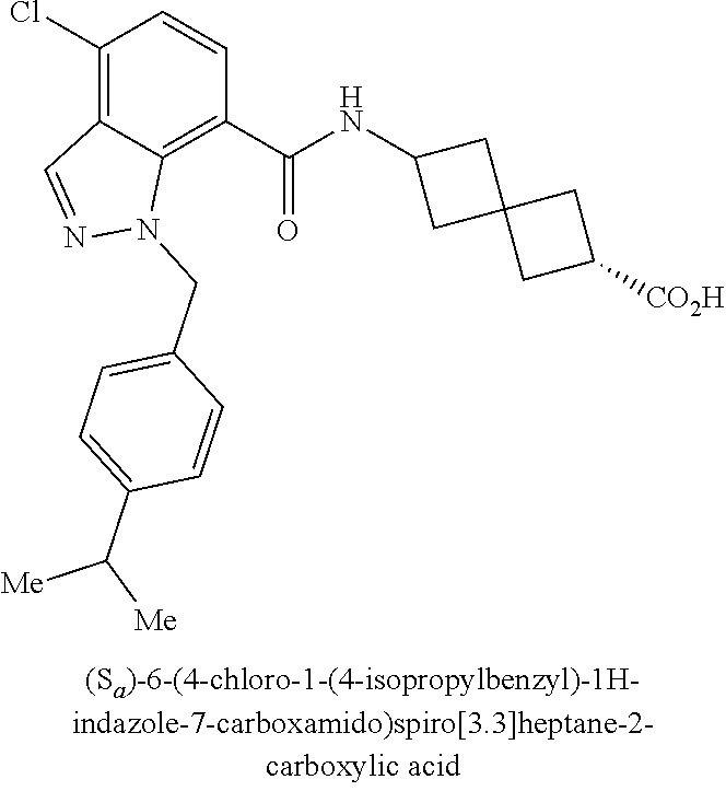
C1(Cl)=C2C(=C(C(NC3CC4(C3)CC([CO2H])C4)=O)C=C1)N(CC1=CC=C(C([Me])[Me])C=C1)N=C2
